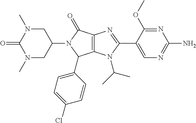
C12=C(N(C(C)C)C(C3=CN=C(N)N=C3OC)=N1)C(C1=CC=C(Cl)C=C1)N(C1CN(C)C(=O)N(C)C1)C2=O
